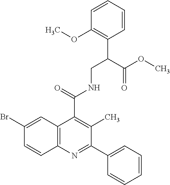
C12=C(N=C(C3=CC=CC=C3)C(C)=C1C(=O)NCC(C1=C(OC)C=CC=C1)C(OC)=O)C=CC(Br)=C2
